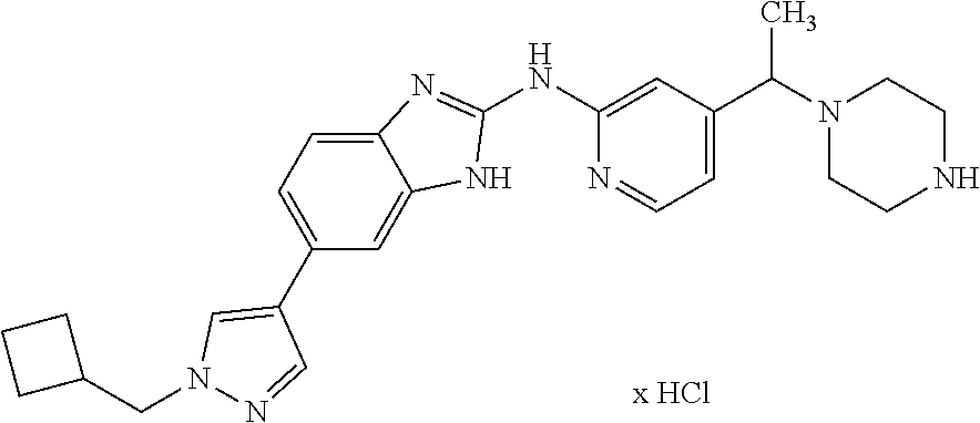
C1(NC2=CC(C(N3CCNCC3)C)=CC=N2)=NC2=CC=C(C3=CN(CC4CCC4)N=C3)C=C2N1
